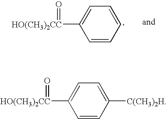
C1=CC([C(CH3)2H])=CC=C1[HO(CH3)2CC]=O.C1=CC=CC=C1[HO(CH3)2CC]=O
